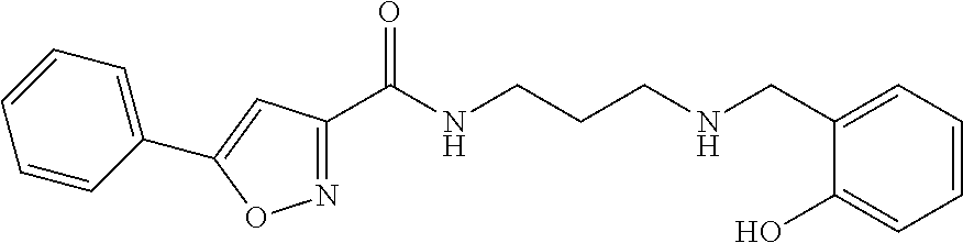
N1=C(C(NCCCNCC2=CC=CC=C2O)=O)C=C(C2=CC=CC=C2)O1
